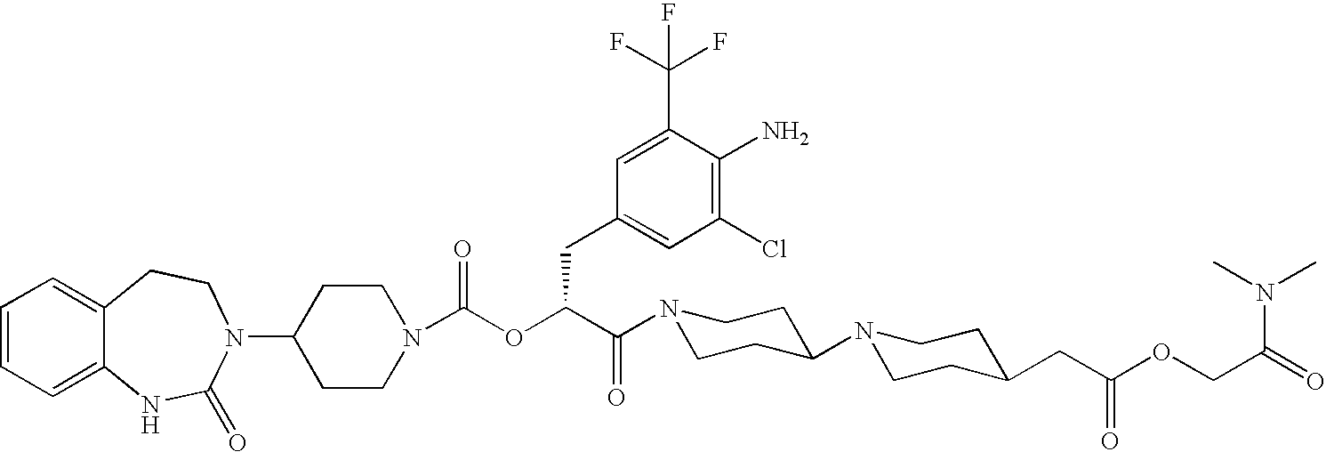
C1(N2C(=O)NC3=CC=CC=C3CC2)CCN(C(OC(C(N2CCC(N3CCC(CC(OCC(N(C)C)=O)=O)CC3)CC2)=O)CC2=CC(Cl)=C(N)C(C(F)(F)F)=C2)=O)CC1
